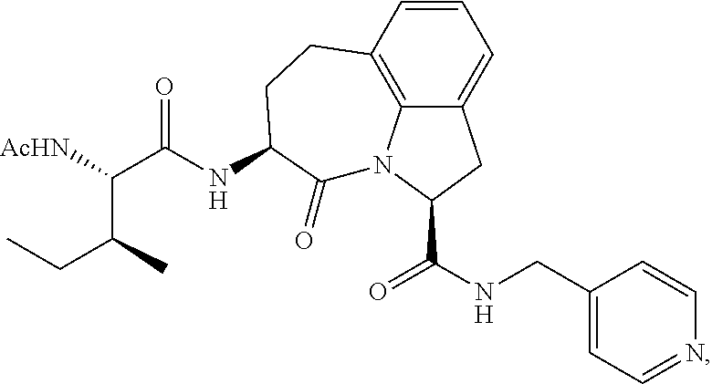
C12=CC=CC3=C1N(C(C(NCC1=CC=NC=C1)=O)C2)C(=O)C(NC(C([AcHN])C(C)CC)=O)CC3
